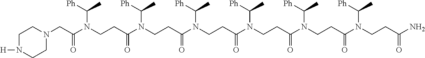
N(CCC(N(CCC(N(CCC(N(CCC(N(CCC(N(CCC(N)=O)C([Ph])C)=O)C([Ph])C)=O)C([Ph])C)=O)C([Ph])C)=O)C([Ph])C)=O)(C([Ph])C)C(CN1CCN([H])CC1)=O
